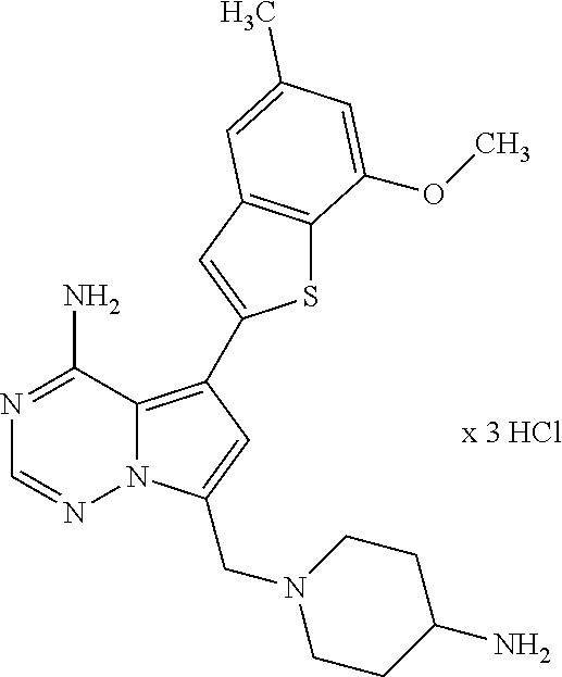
S1C2=C(C=C1C1=C3N(N=CN=C3N)C(CN3CCC(N)CC3)=C1)C=C(C)C=C2OC
